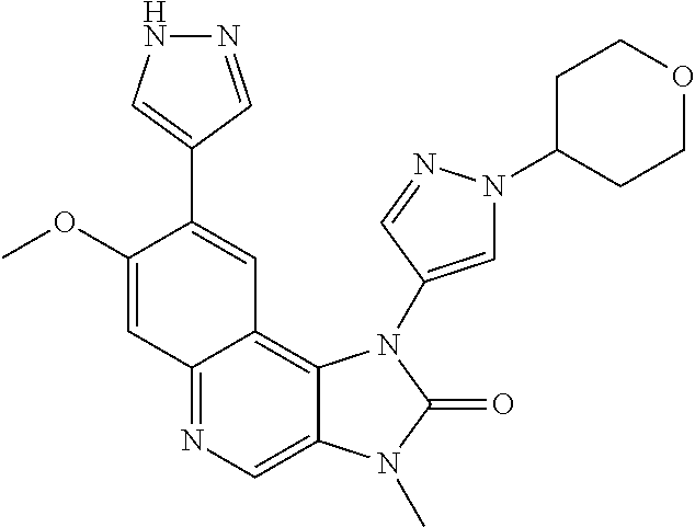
C12=NC=C3C(=C1C=C(C1=CNN=C1)C(OC)=C2)N(C1=CN(C2CCOCC2)N=C1)C(=O)N3C
